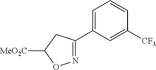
C1=C(C2=NOC([MeO2C])C2)C=C([CF3])C=C1
